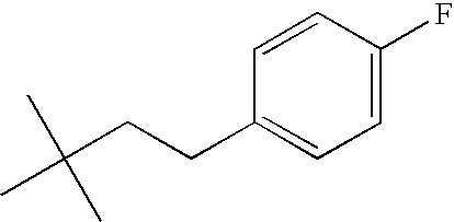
C1=C(F)C=CC(CCC(C)(C)C)=C1
